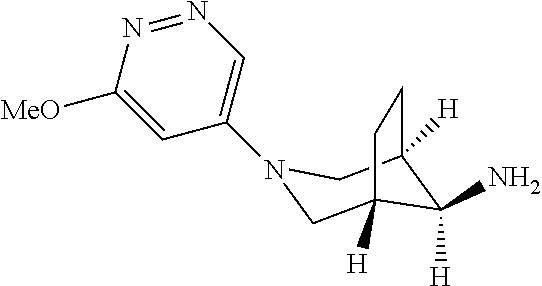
N1(C2=CN=NC([MeO])=C2)CC2([H])C([H])(N)C([H])(C1)CC2
